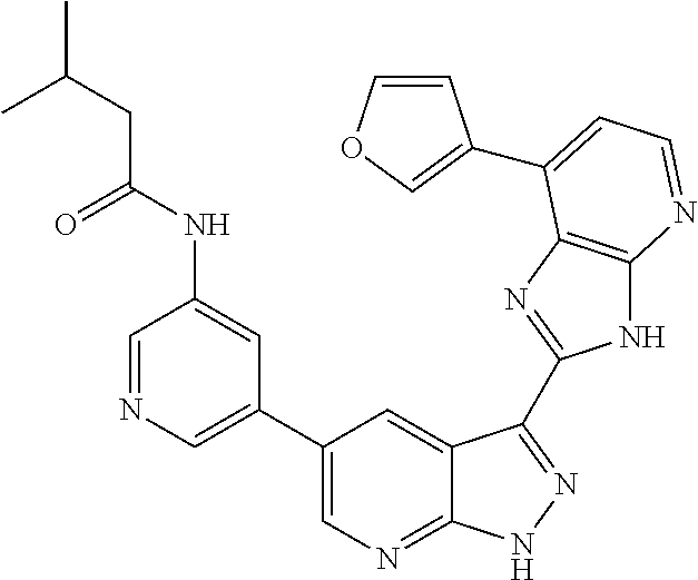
C1=NC=C(C2=CN=C3C(=C2)C(C2=NC4=C(N2)N=CC=C4C2=COC=C2)=NN3)C=C1NC(CC(C)C)=O
